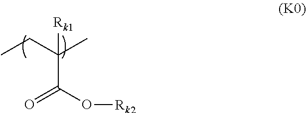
CCC(C)(C(O[Rk2])=O)[Rk1]
